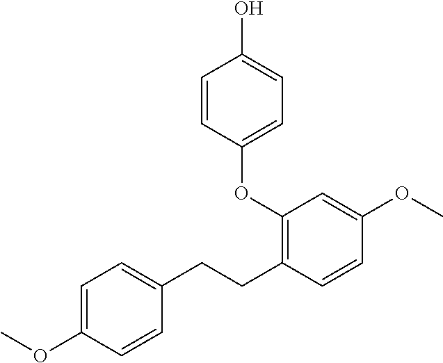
C1(OC2=CC=C(O)C=C2)=C(CCC2=CC=C(OC)C=C2)C=CC(OC)=C1
